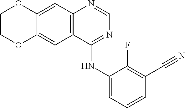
C12=CC3=C(C(NC4=CC=CC(C#N)=C4F)=NC=N3)C=C1OCCO2
